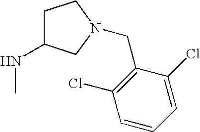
C1C(NC)CN(CC2=C(Cl)C=CC=C2Cl)C1
